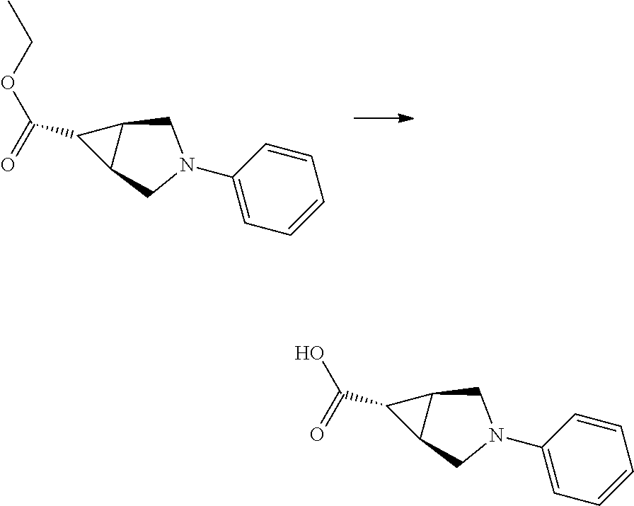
C1(C(=O)OCC)C2C1CN(C1=CC=CC=C1)C2.C1(C(=O)O)C2C1CN(C1=CC=CC=C1)C2
